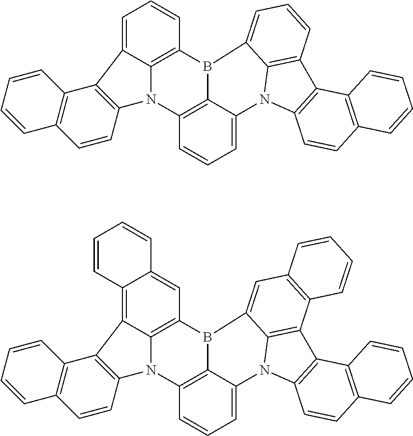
C1=C2C3=C(C=C1)B1C4=C(N3C3=C2C2=C(C=C3)C=CC=C2)C=CC=C4N2C3=C(C4=C2C1=CC=C4)C1=C(C=C3)C=CC=C1.C12=C3C4=C(C=C1C=CC=C2)B1C2=C(N4C4=C3C3=C(C=C4)C=CC=C3)C=CC=C2N2C3=C(C4=C2C1=CC1=C4C=CC=C1)C1=C(C=C3)C=CC=C1
